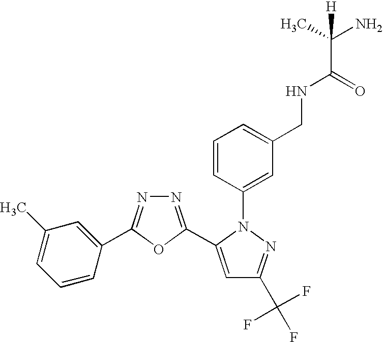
N1=C(C2=CC(C(F)(F)F)=NN2C2=CC(CNC(C(C)(N)[H])=O)=CC=C2)OC(C2=CC(C)=CC=C2)=N1
